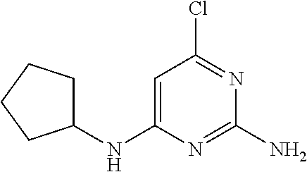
C1=C(NC2CCCC2)N=C(N)N=C1Cl
